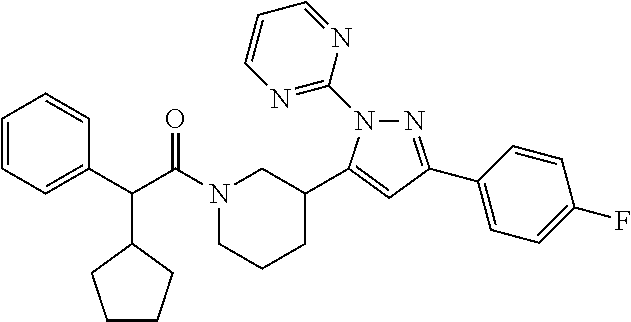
N1(C(C(C2=CC=CC=C2)C2CCCC2)=O)CCCC(C2=CC(C3=CC=C(F)C=C3)=NN2C2=NC=CC=N2)C1
